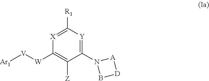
C1([W][V][Ar1])=C([Z])C(N2B[D][A]2)=[Y]C([R1])=[X]1
